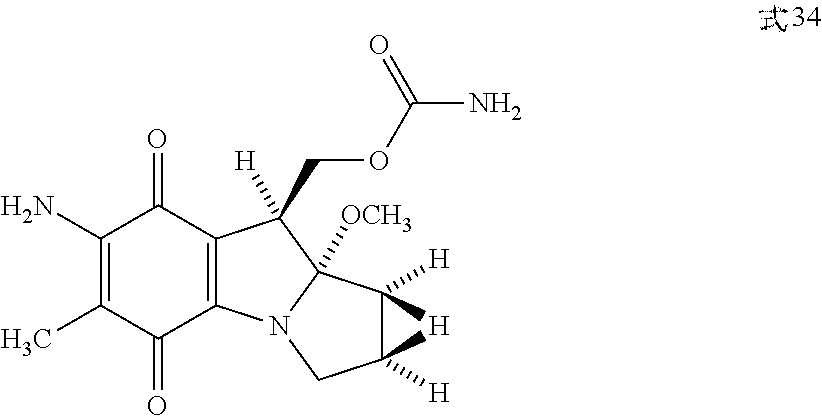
C1(N)=C(C)C(=O)C2=C(C1=O)C(COC(=O)N)([H])C1([OCH3])N2CC2([H])C1([H])[H]2
